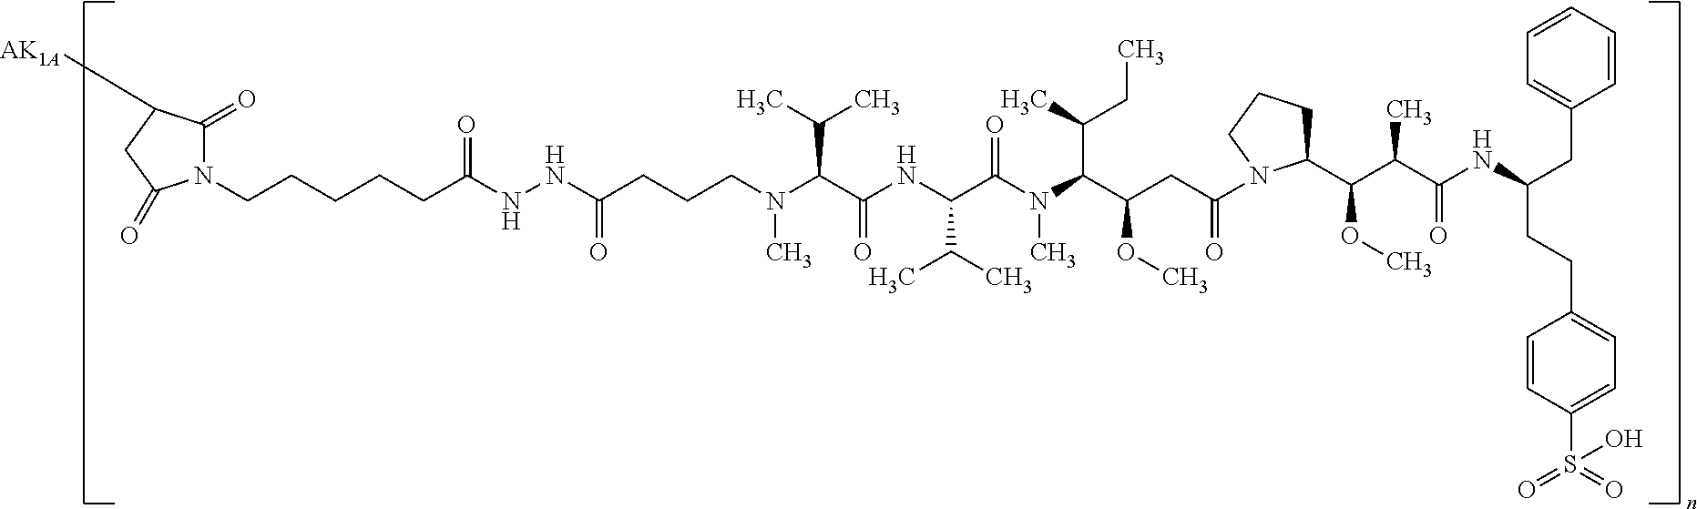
N(NC(CCCN(C(C(NC(C(N(C)C(C(CC)C)C(CC(=O)N1C(C(C(C(NC(CC2=CC=CC=C2)CCC2=CC=C(S(=O)(=O)O)C=C2)=O)C)OC)CCC1)OC)=O)C(C)C)=O)C(C)C)C)=O)C(=O)CCCCCN1C(=O)C([AK1A])CC1=O
